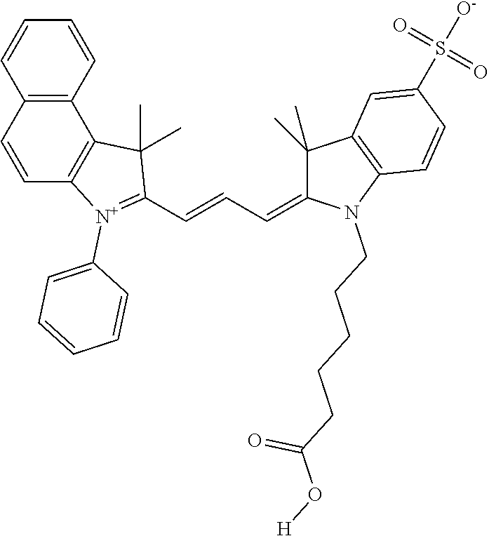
C12=C(C=CC3=C1C(C)(C)C(C=CC=C1C(C)(C)C4=C(N1CCCCCC(O[H])=O)C=CC(S(=O)(=O)[O-])=C4)=[N+]3C1=CC=CC=C1)C=CC=C2
